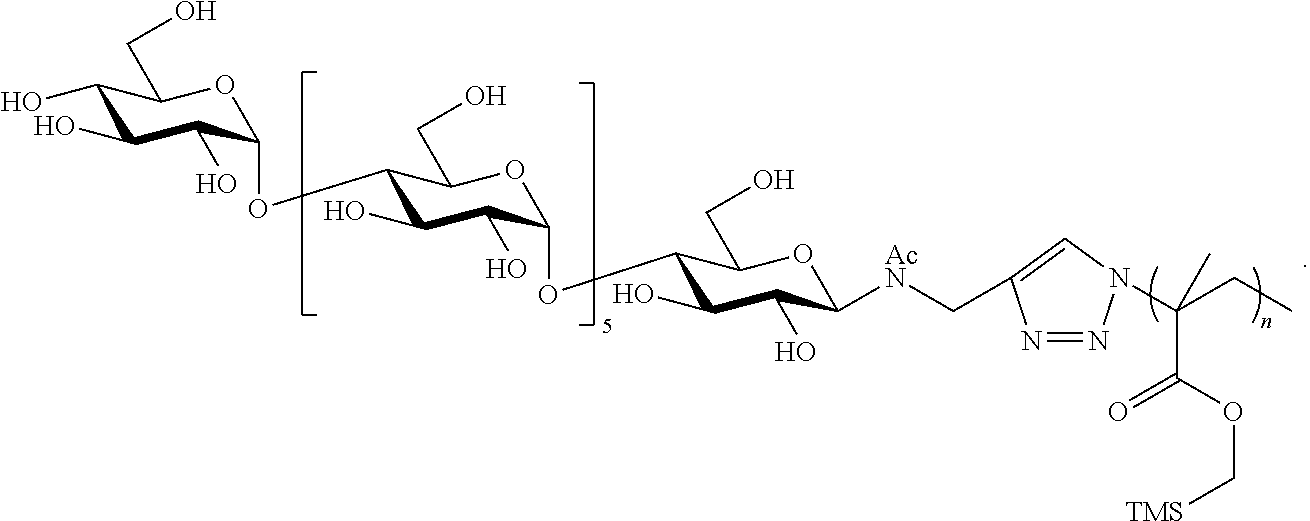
C1(O)C(O)C(O)C(OC2C(O)C(O)C(OC3C(O)C(O)C([AcN]CC4=CN(C(CC)(C(=O)OC[TMS])C)N=N4)OC3CO)OC2CO)OC1CO
